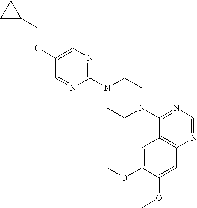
C1(N2CCN(C3=NC=NC4=C3C=C(OC)C(OC)=C4)CC2)=NC=C(OCC2CC2)C=N1
